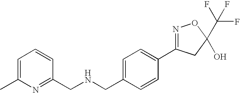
C1(CNCC2=NC(C)=CC=C2)=CC=C(C2=NOC(C(F)(F)F)(O)C2)C=C1
